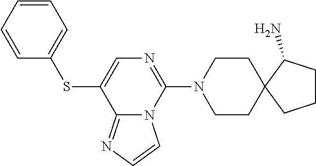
C12=NC=CN1C(N1CCC3(CC1)C(N)CCC3)=NC=C2SC1=CC=CC=C1
